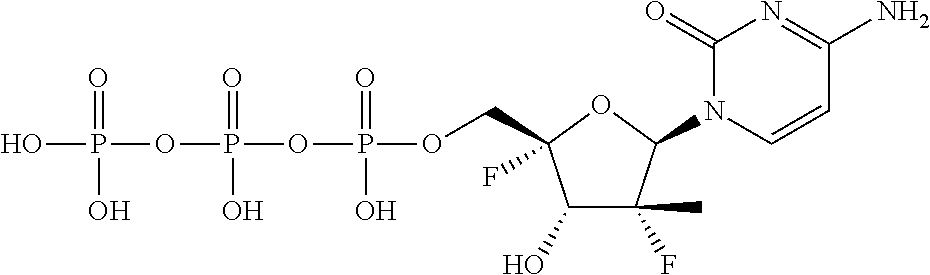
C1(O)C(F)(C)C(N2C=CC(N)=NC2=O)OC1(COP(OP(OP(O)(=O)O)(=O)O)(=O)O)F
